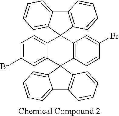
C12=C(C3(C4=CC=CC=C14)C1=CC=C(Br)C=C1C1(C4=C3C=C(Br)C=C4)C3=C(C4=CC=CC=C41)C=CC=C3)C=CC=C2
